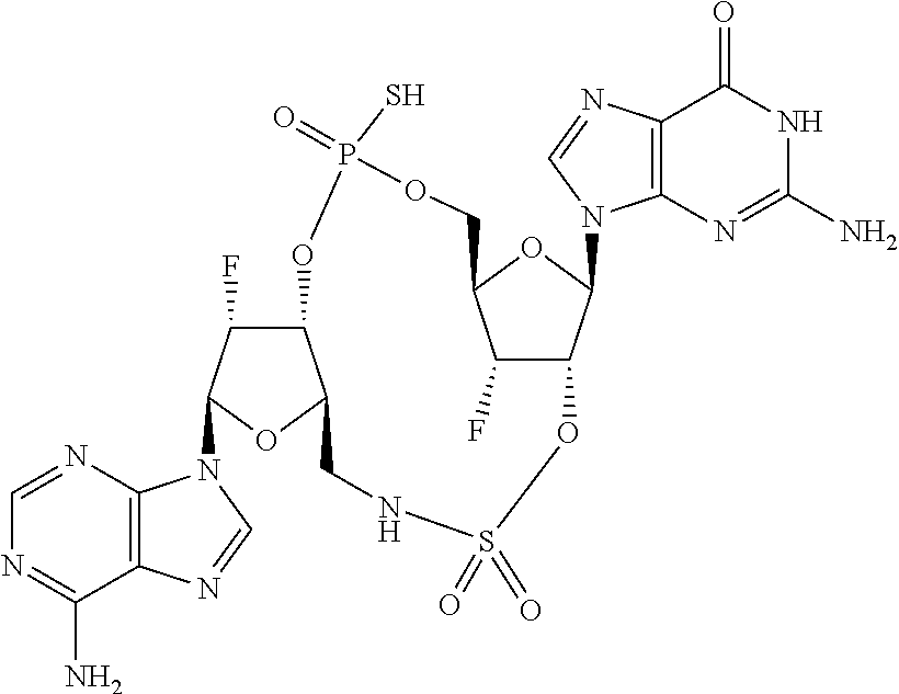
C1=NC2=C(C(N)=N1)N=CN2C1C(F)C2C(O1)CNS(=O)(=O)OC1C(F)C(OC1N1C3=C(C(=O)NC(N)=N3)N=C1)COP(=O)(S)O2
